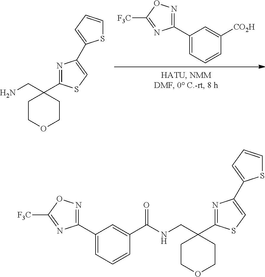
C1(C2=NOC([F3C])=N2)=CC=CC([CO2H])=C1.C1(C2(CN)CCOCC2)=NC(C2=CC=CS2)=CS1.C1(C2(CNC(C3=CC(C4=NOC([F3C])=N4)=CC=C3)=O)CCOCC2)=NC(C2=CC=CS2)=CS1
